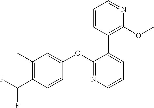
C1(C)=C(C(F)F)C=CC(OC2=NC=CC=C2C2=C(OC)N=CC=C2)=C1
